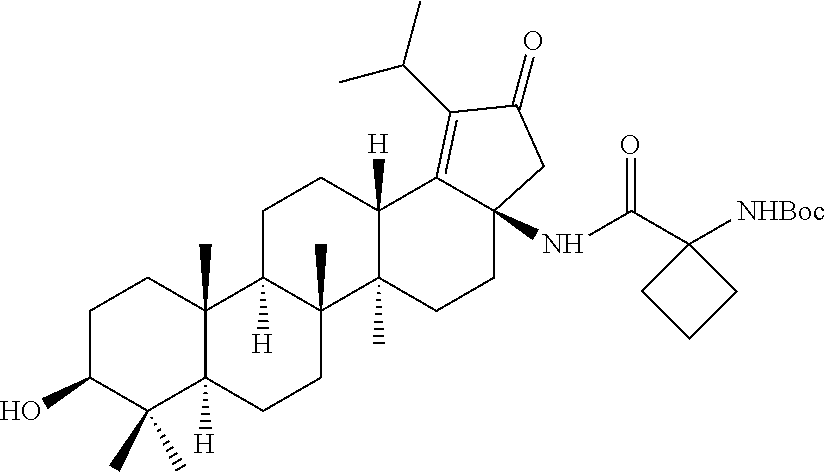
C1C(O)C(C)(C)C2([H])C(C)(C1)C1([H])C(C)(CC2)C2(C)C([H])(CC1)C1=C(C(C)C)C(=O)CC1(NC(C1([NHBoc])CCC1)=O)CC2
